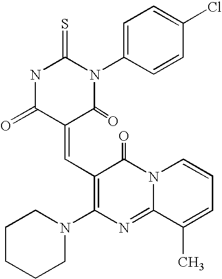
C1(=CC2=C(N3CCCCC3)N=C3N(C2=O)C=CC=C3C)C(=O)N(C2=CC=C(Cl)C=C2)C(=S)NC1=O
